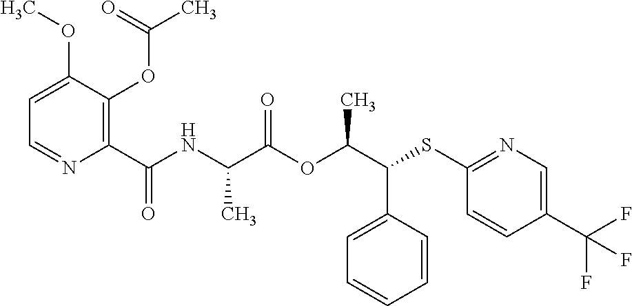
C1=C(C(C(OC(C(NC(C2=C(OC(C)=O)C(OC)=CC=N2)=O)C)=O)C)SC2=NC=C(C(F)(F)F)C=C2)C=CC=C1
